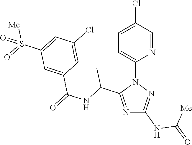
N1=C(C(NC(=O)C2=CC(S(=O)([Me])=O)=CC(Cl)=C2)C)N(C2=CC=C(Cl)C=N2)N=C1NC(=O)[Me]
